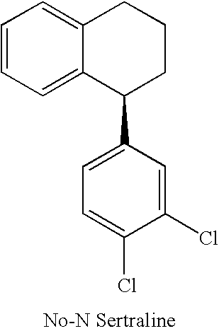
C1=CC=C2C(=C1)CCCC2C1=CC=C(Cl)C(Cl)=C1
